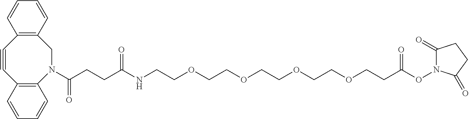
C(CCC(NCCOCCOCCOCCOCCC(ON1C(=O)CCC1=O)=O)=O)(N1CC2=C(C#CC3=C1C=CC=C3)C=CC=C2)=O
